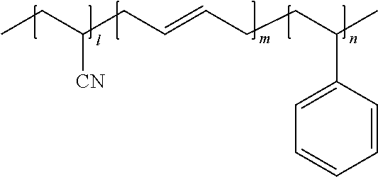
CCC(CC=CCCC(C)C1=CC=CC=C1)[CN]
